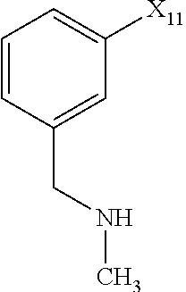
C1=CC(CNC)=CC([X11])=C1
